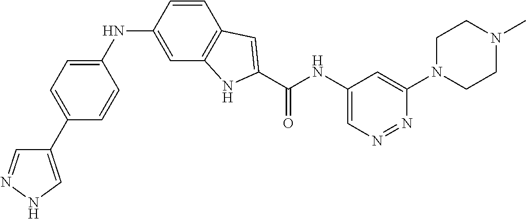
C1=CC(NC2=CC=C(C3=CNN=C3)C=C2)=CC2=C1C=C(C(NC1=CN=NC(N3CCN(C)CC3)=C1)=O)N2
